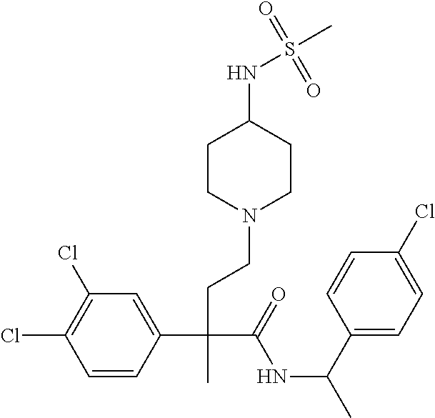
C1=CC(C(CCN2CCC(NS(C)(=O)=O)CC2)(C(=O)NC(C)C2=CC=C(Cl)C=C2)C)=CC(Cl)=C1Cl
